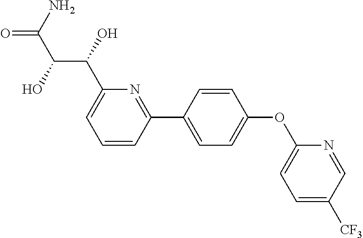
C1=CC(C2=CC=C(OC3=CC=C([CF3])C=N3)C=C2)=NC(C(C(C(=O)N)O)O)=C1
